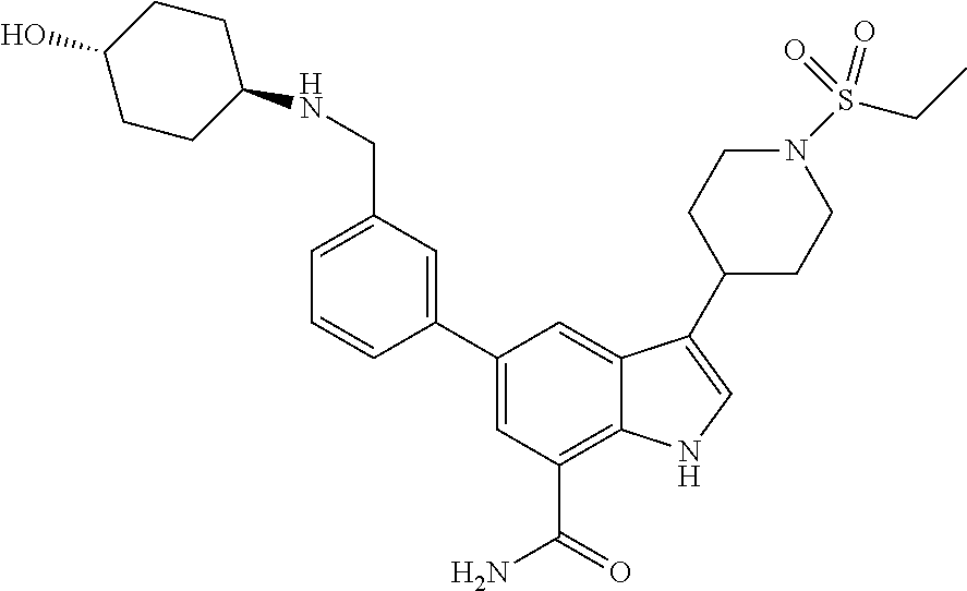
C1=C(C2=CC(CNC3CCC(O)CC3)=CC=C2)C=C2C(=C1C(=O)N)NC=C2C1CCN(S(=O)(=O)CC)CC1
